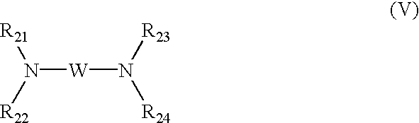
[R21]N([R22])[W]N([R23])[R24]
